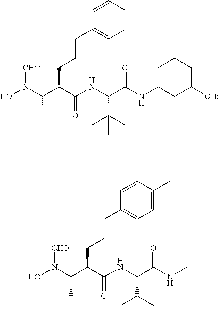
ON(C(C(C(NC(C(NC1CC([OH])CCC1)=O)C(C)(C)C)=O)CCCC1=CC=CC=C1)C)[CHO].ON(C(C(C(NC(C(NC)=O)C(C)(C)C)=O)CCCC1=CC=C(C)C=C1)C)[CHO]
